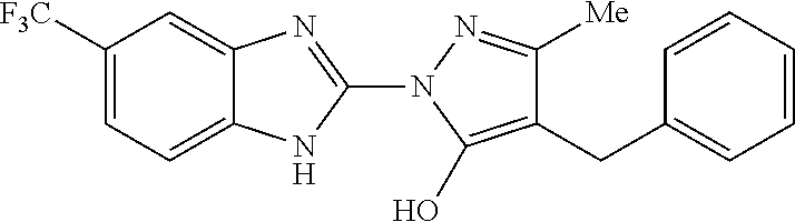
C1([F3C])=CC=C2C(=C1)N=C(N1C(O)=C(CC3=CC=CC=C3)C([Me])=N1)N2
